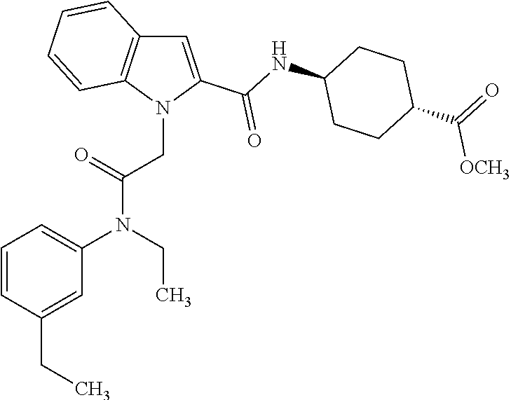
C1(CC)=CC(N(CC)C(=O)CN2C(C(=O)NC3CCC(C(=O)[OCH3])CC3)=CC3=C2C=CC=C3)=CC=C1
